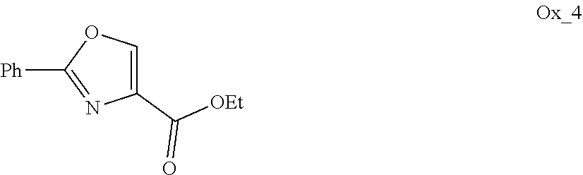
C1(C([OEt])=O)=COC([Ph])=N1
